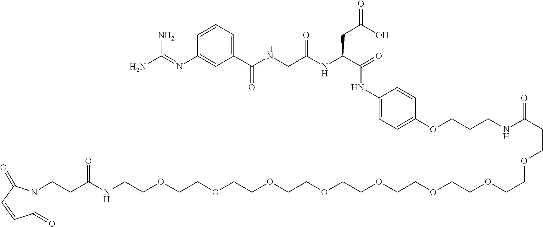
C1(C(NCC(NC(C(=O)NC2=CC=C(OCCCNC(CCOCCOCCOCCOCCOCCOCCOCCOCCNC(CCN3C(=O)C=CC3=O)=O)=O)C=C2)CC(=O)O)=O)=O)=CC=CC(N=C(N)N)=C1
